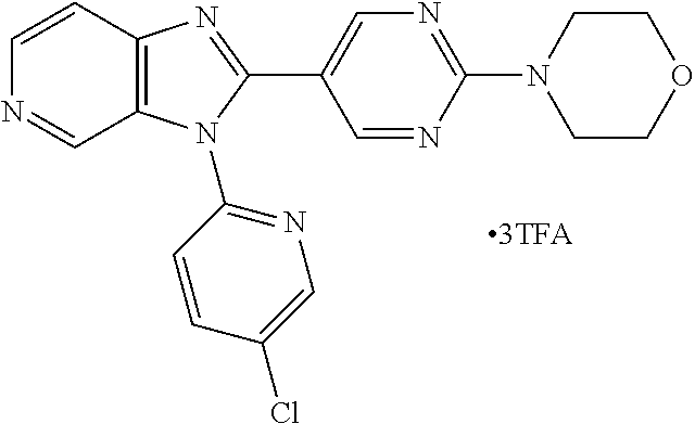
C1=CC2=C(C=N1)N(C1=NC=C(Cl)C=C1)C(C1=CN=C(N3CCOCC3)N=C1)=N2
